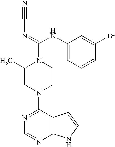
C1(N2CCN(C(=NC#N)NC3=CC=CC(Br)=C3)C(C)C2)=NC=NC2=C1C=CN2
